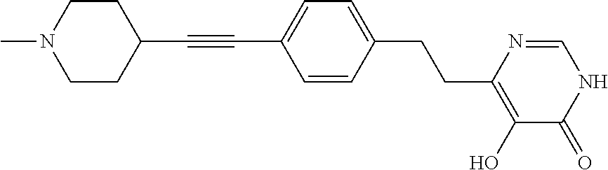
OC1=C(CCC2=CC=C(C#CC3CCN(C)CC3)C=C2)N=CNC1=O
